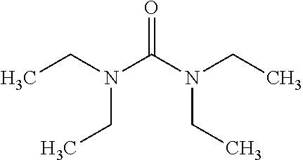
CCN(C(N(CC)CC)=O)CC
